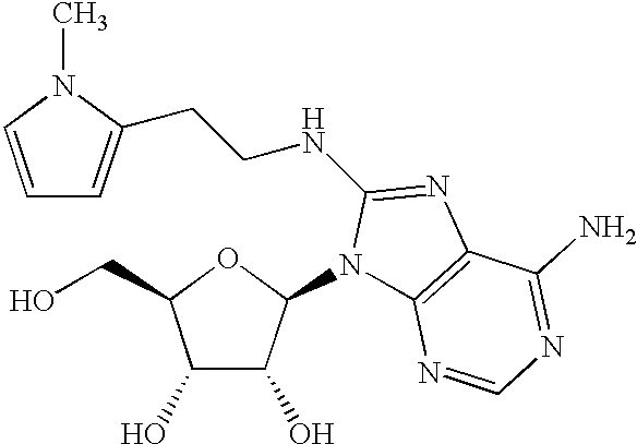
C1(O)C(O)C(N2C3=C(N=C2NCCC2=CC=CN2C)C(N)=NC=N3)OC1CO
